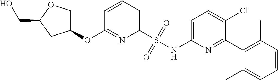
C1(S(NC2=CC=C(Cl)C(C3=C(C)C=CC=C3C)=N2)(=O)=O)=CC=CC(OC2COC(CO)C2)=N1
